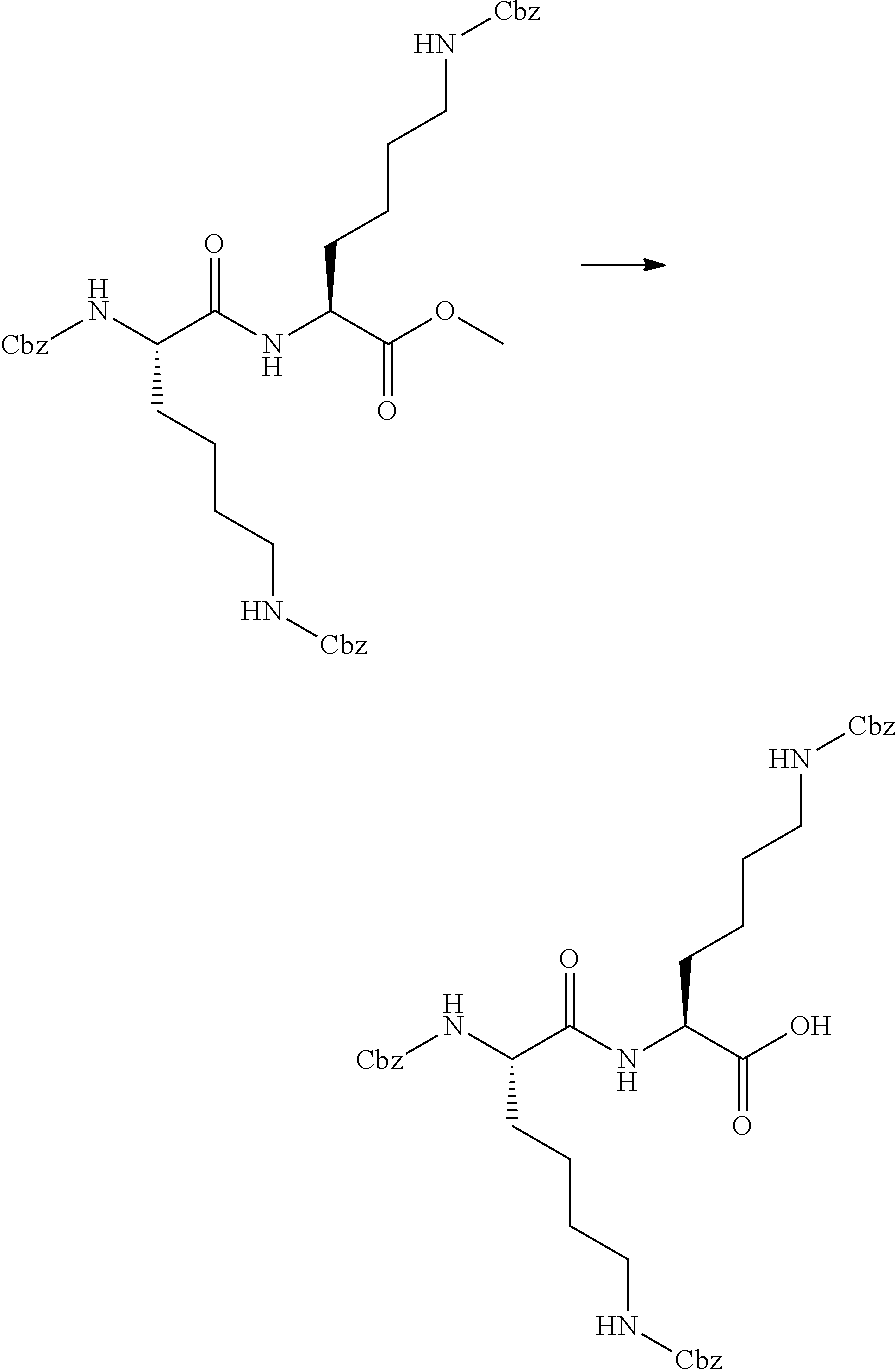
C(NC(C(OC)=O)CCCCN[Cbz])(C(N[Cbz])CCCCN[Cbz])=O.C(NC(C(O)=O)CCCCN[Cbz])(C(N[Cbz])CCCCN[Cbz])=O
